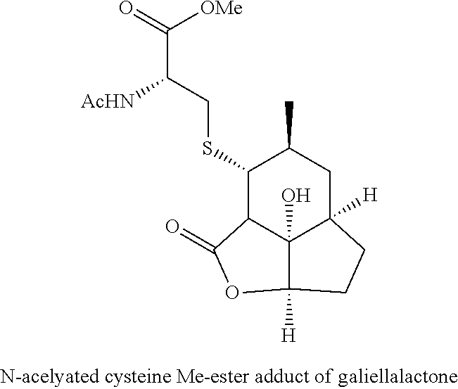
C1(SCC([AcHN])C(=O)[OMe])C2C3(O)C([H])(CC1C)CCC3([H])OC2=O
